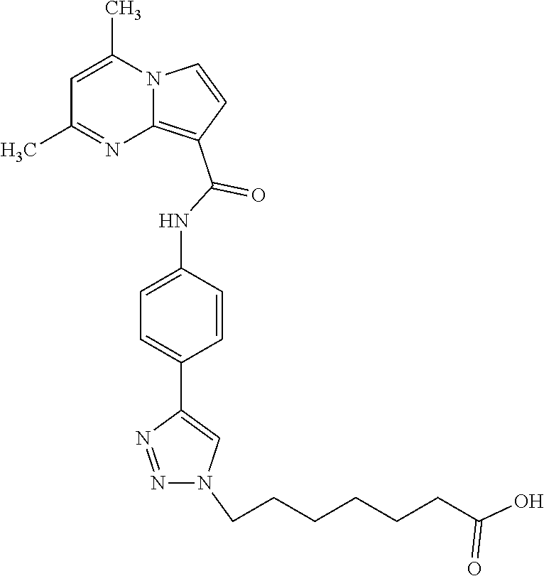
C1=C(C)N2C(=C(C(NC3=CC=C(C4=CN(CCCCCCC(O)=O)N=N4)C=C3)=O)C=C2)N=C1C
